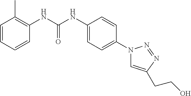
C1=CC=CC(NC(NC2=CC=C(N3C=C(CCO)N=N3)C=C2)=O)=C1C
